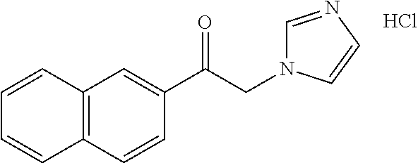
C12=C(C=CC(C(CN3C=NC=C3)=O)=C1)C=CC=C2.Cl
